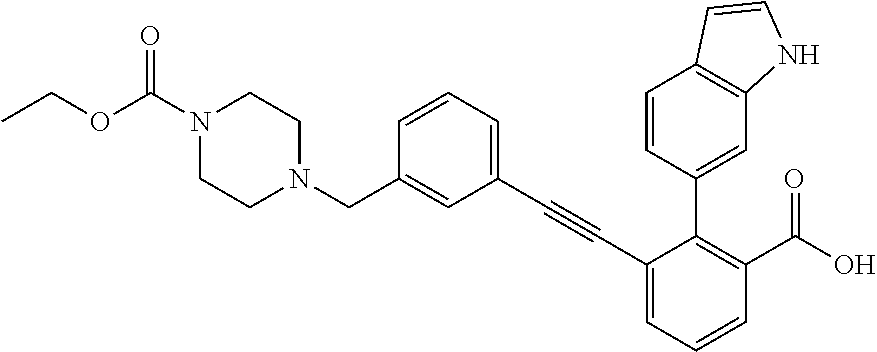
C1(CN2CCN(C(OCC)=O)CC2)=CC(C#CC2=CC=CC(C(O)=O)=C2C2=CC3=C(C=C2)C=CN3)=CC=C1
